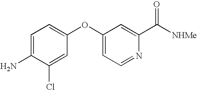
C1(Cl)=CC(OC2=CC=NC(C([NHMe])=O)=C2)=CC=C1N
